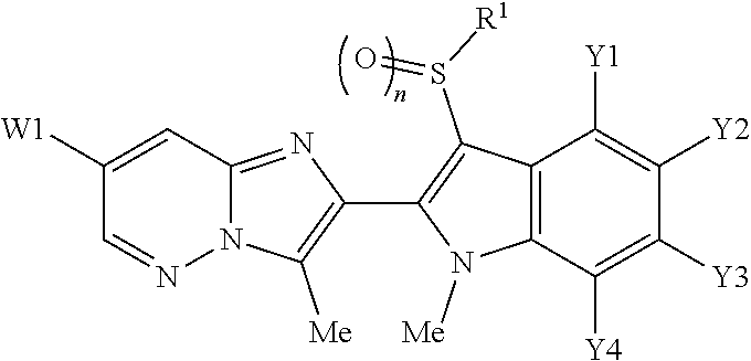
N12C(=NC(C3=C(S([R1])=O)C4=C(N3[Me])C([Y4])=C([Y3])C([Y2])=C4[Y1])=C1[Me])C=C([W1])C=N2
